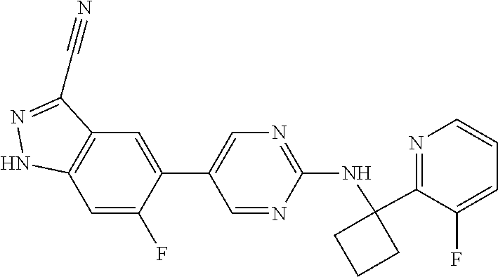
C12=C(C=C(F)C(C3=CN=C(NC4(C5=NC=CC=C5F)CCC4)N=C3)=C1)NN=C2C#N
